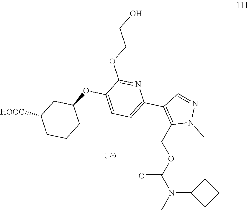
N(C1CCC1)(C)C(OCC1=C(C2=CC=C(OC3CC([HOOC])CCC3)C(OCCO)=N2)C=NN1C)=O
